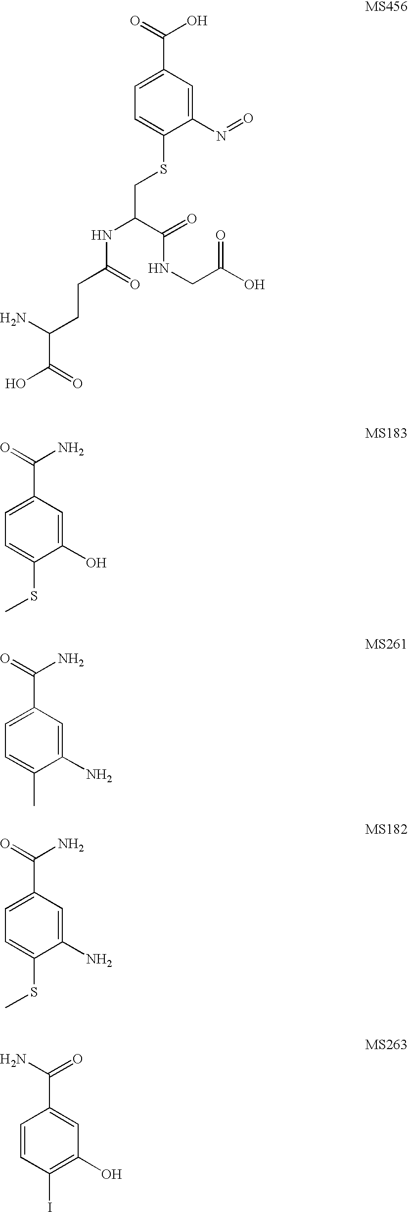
C1=C(C(=O)O)C=C(N=O)C(SCC(C(=O)NCC(O)=O)NC(=O)CCC(N)C(=O)O)=C1.C1=C(C(=O)N)C=C(O)C(SC)=C1.C1=C(C(=O)N)C=C(N)C(C)=C1.C1=C(C(=O)N)C=C(N)C(SC)=C1.C1=CC(I)=C(O)C=C1C(=O)N
